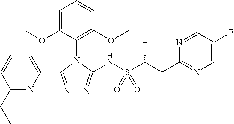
N1=C(C2=CC=CC(CC)=N2)N(C2=C(OC)C=CC=C2OC)C(NS(C(CC2=NC=C(F)C=N2)C)(=O)=O)=N1
